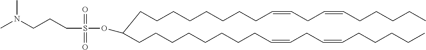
CCCCCC=CCC=CCCCCCCCCC(CCCCCCCCC=CCC=CCCCCC)OS(CCCN(C)C)(=O)=O
